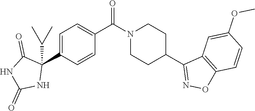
C1=C(C2(C(C)C)C(=O)NC(=O)N2)C=CC(C(=O)N2CCC(C3=NOC4=C3C=C(OC)C=C4)CC2)=C1
